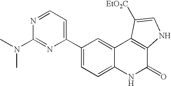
C1(C2=CC=NC(N(C)C)=N2)=CC=C2C(=C1)C1=C(C(=O)N2)NC=C1[EtO2C]
